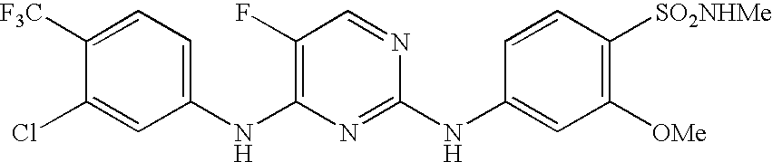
C1([F3C])=CC=C(NC2=C(F)C=NC(NC3=CC([OMe])=C([SO2NHMe])C=C3)=N2)C=C1Cl
